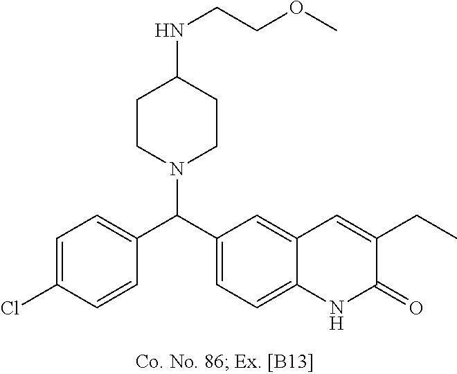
C1=C(Cl)C=CC(C(C2=CC=C3C(=C2)C=C(CC)C(=O)N3)N2CCC(NCCOC)CC2)=C1
